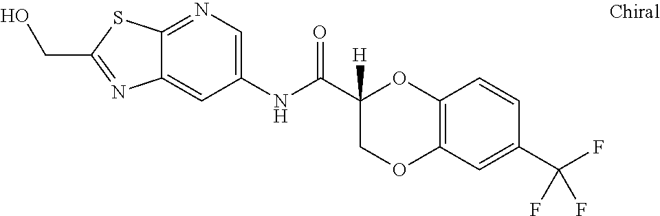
C1=CC2=C(C=C1C(F)(F)F)OCC(C(NC1=CN=C3C(=C1)N=C(CO)S3)=O)([H])O2
